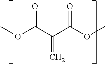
COC(C(C(OC)=O)=C)=O
